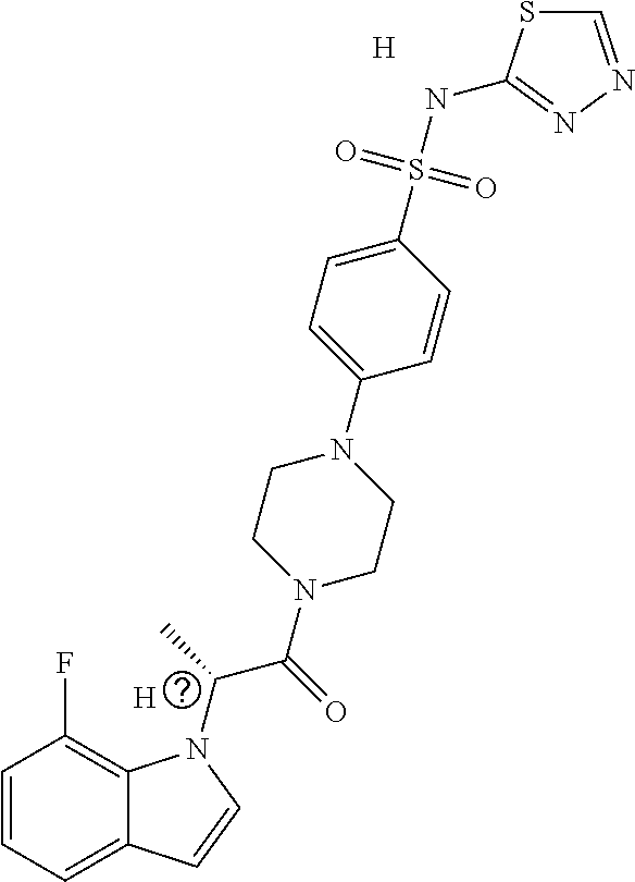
[H].C1=CC=C2C(=C1F)N(C(C)C(=O)N1CCN(C3=CC=C(S(NC4=NN=CS4)(=O)=O)C=C3)CC1)C=C2.[H]
